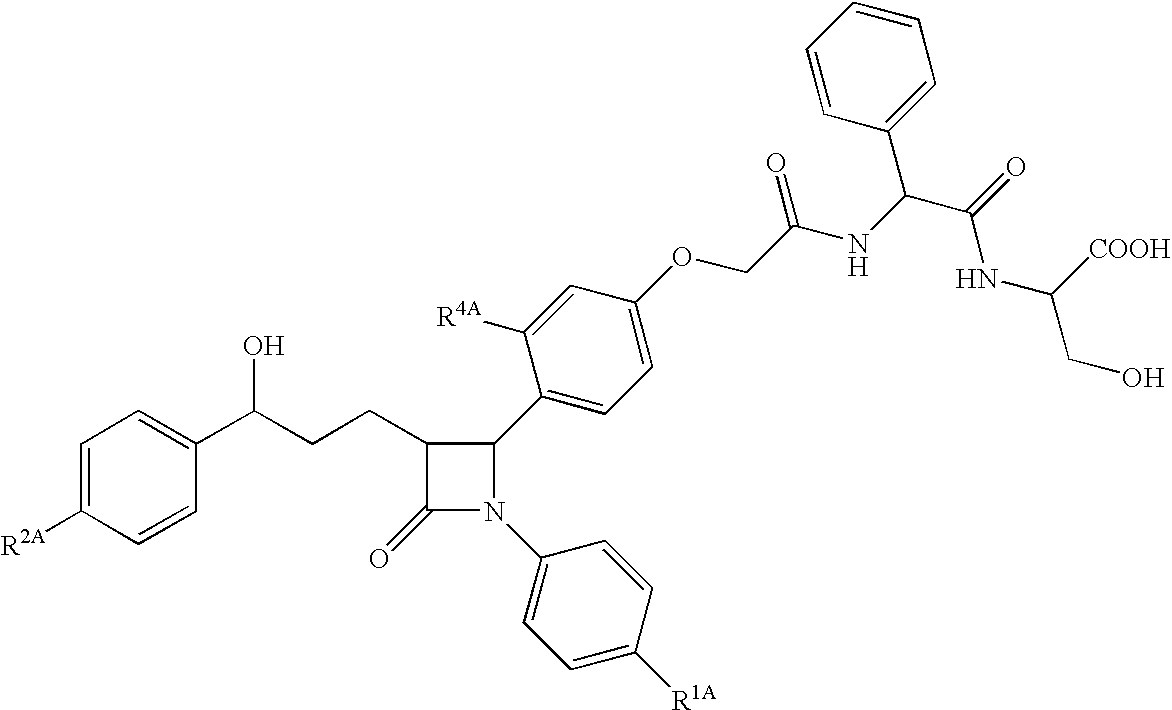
C1(=O)N(C2=CC=C([R1A])C=C2)C(C2=CC=C(OCC(=O)NC(C(=O)NC(CO)[COOH])C3=CC=CC=C3)C=C2[R4A])C1CCC(C1=CC=C([R2A])C=C1)O
